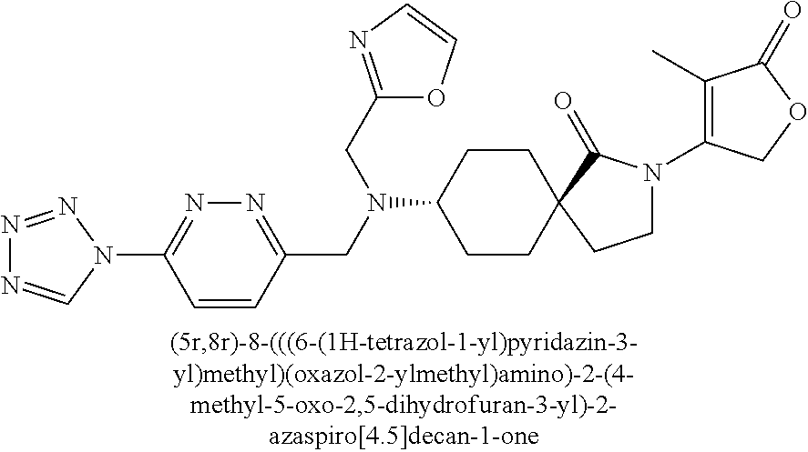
N1=NN(C2=NN=C(CN(C3CCC4(CC3)C(=O)N(C3=C(C)C(=O)OC3)CC4)CC3=NC=CO3)C=C2)C=N1
